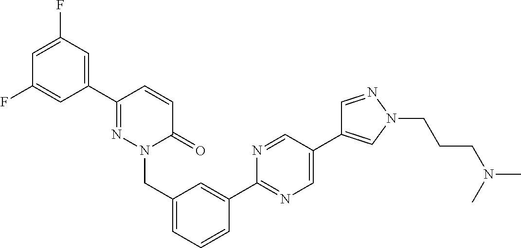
C1(F)=CC(C2=NN(CC3=CC=CC(C4=NC=C(C5=CN(CCCN(C)C)N=C5)C=N4)=C3)C(=O)C=C2)=CC(F)=C1
